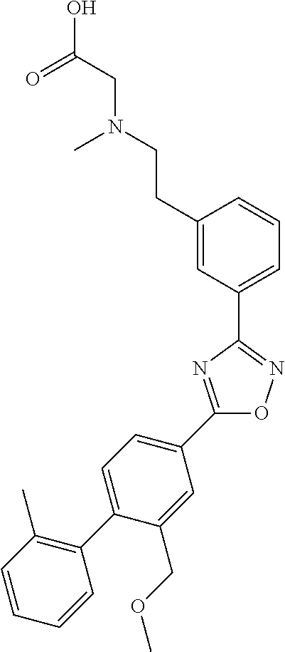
C1(CCN(CC(O)=O)C)=CC(C2=NOC(C3=CC=C(C4=C(C)C=CC=C4)C(COC)=C3)=N2)=CC=C1
